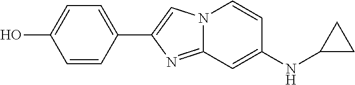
C1=CC(C2=CN3C(=N2)C=C(NC2CC2)C=C3)=CC=C1O
